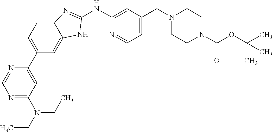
N1=C(N(CC)CC)C=C(C2=CC=C3C(=C2)NC(NC2=CC(CN4CCN(C(OC(C)(C)C)=O)CC4)=CC=N2)=N3)N=C1
